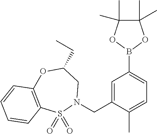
C1=C(CN2CC(CC)OC3=C(S2(=O)=O)C=CC=C3)C(C)=CC=C1B1OC(C)(C)C(C)(C)O1
